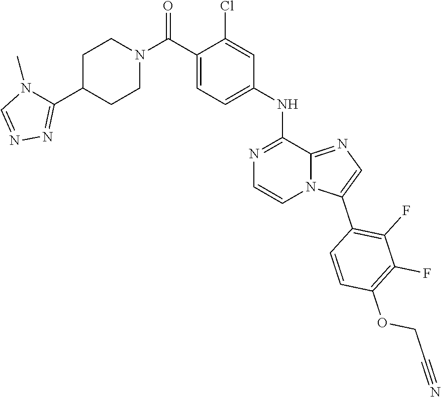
C12=NC=C(C3=C(F)C(F)=C(OCC#N)C=C3)N1C=CN=C2NC1=CC=C(C(N2CCC(C3=NN=CN3C)CC2)=O)C(Cl)=C1
